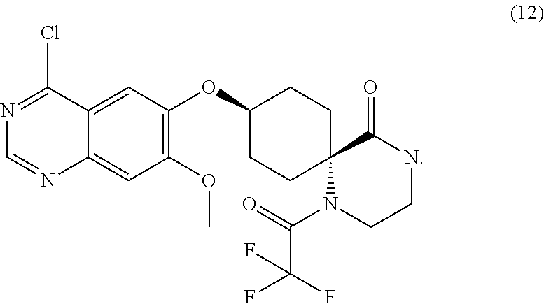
N1=C(Cl)C2=CC(OC3CCC4(CC3)N(C(=O)C(F)(F)F)CCNC4=O)=C(OC)C=C2N=C1
